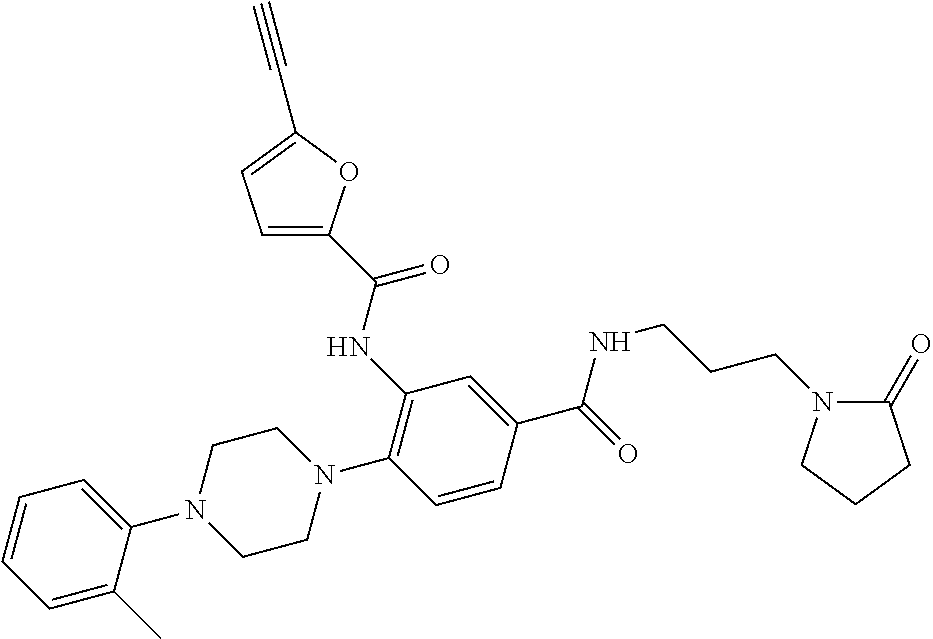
C1=C(C)C(N2CCN(C3=C(NC(=O)C4=CC=C(C#C)O4)C=C(C(=O)NCCCN4C(=O)CCC4)C=C3)CC2)=CC=C1
